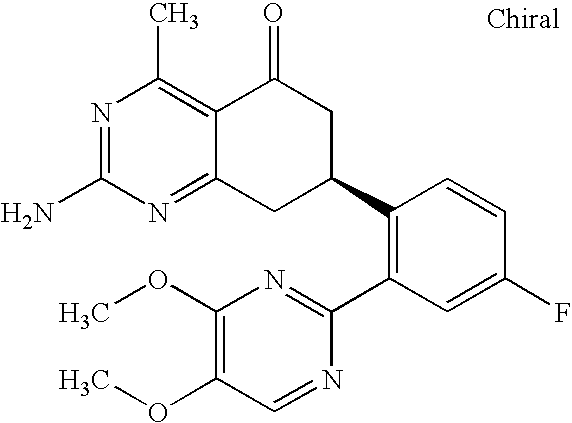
C1(OC)=C(OC)C=NC(C2=C(C3CC(=O)C4=C(C)N=C(N)N=C4C3)C=CC(F)=C2)=N1
